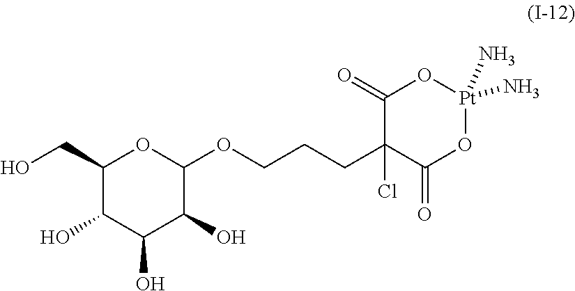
C1(CO)C(O)C(O)C(O)C(OCCCC2(Cl)C(=O)O[Pt](N)(N)OC2=O)O1
